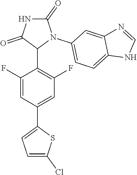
C1(F)=CC(C2=CC=C(Cl)S2)=CC(F)=C1C1N(C2=CC=C3C(=C2)N=CN3)C(=O)NC1=O
